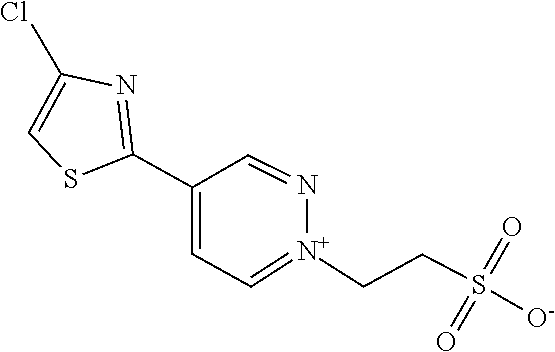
ClC1=CSC(C2=CC=[N+](CCS(=O)([O-])=O)N=C2)=N1
